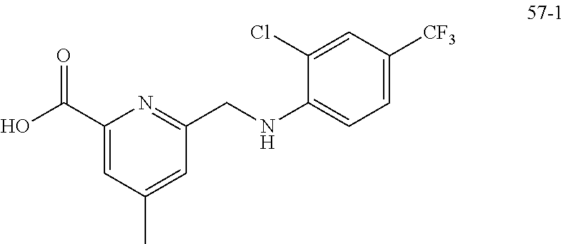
C1(C(O)=O)=CC(C)=CC(CNC2=CC=C([CF3])C=C2Cl)=N1
